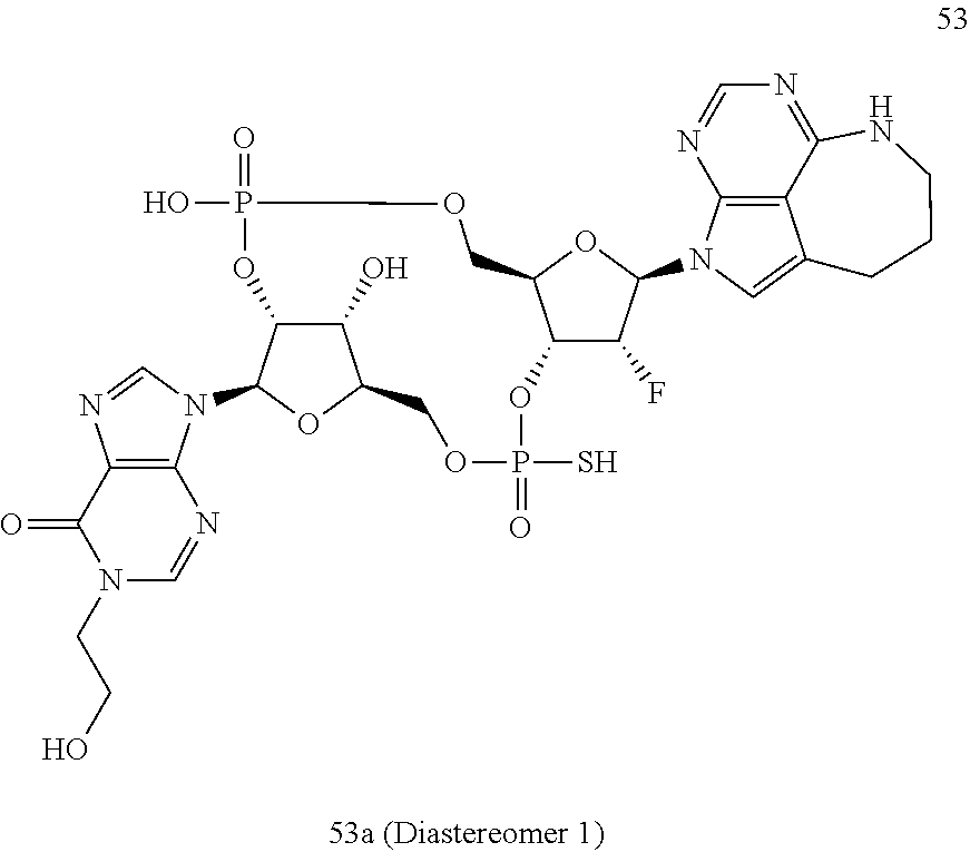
C12=C(N=CN(CCO)C1=O)N(C1OC3C(O)C1OP(O)(=O)OCC1C(OP(S)(=O)OC3)C(F)C(N3C=C4C5=C3N=CN=C5NCCC4)O1)C=N2
